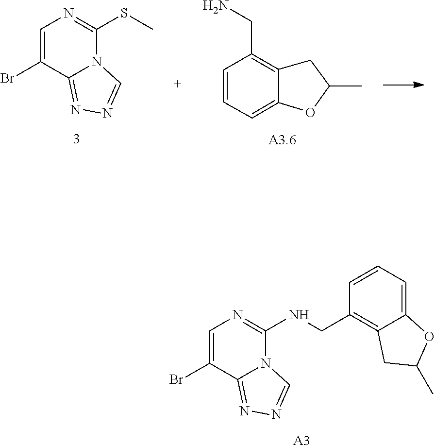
C1=C(Br)C2=NN=CN2C(SC)=N1.C1C(C)OC2=CC=CC(CN)=C12.C1=C(Br)C2=NN=CN2C(NCC2=C3C(=CC=C2)OC(C)C3)=N1.[A3]
